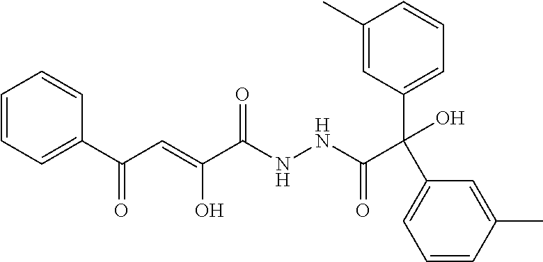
C1=CC=C(C(C=C(C(NNC(C(C2=CC=CC(C)=C2)(O)C2=CC=CC(C)=C2)=O)=O)O)=O)C=C1
